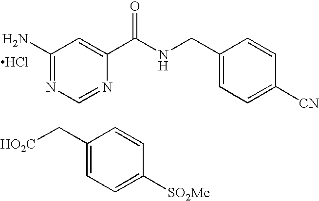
C1(N)=NC=NC(C(NCC2=CC=C([CN])C=C2)=O)=C1.Cl.C(C1=CC=C([SO2Me])C=C1)[HO2C]
